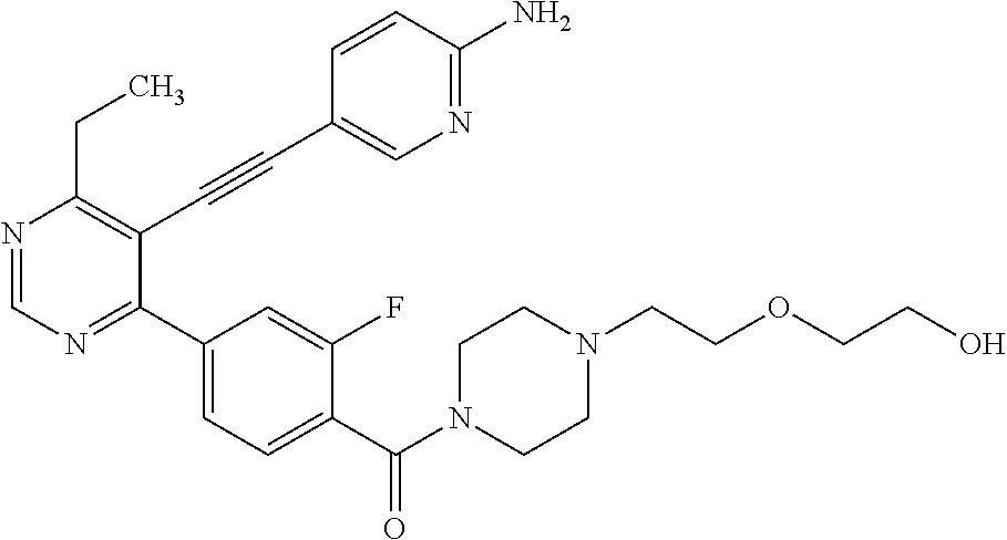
N1=CN=C(C2=CC=C(C(N3CCN(CCOCCO)CC3)=O)C(F)=C2)C(C#CC2=CN=C(N)C=C2)=C1CC
